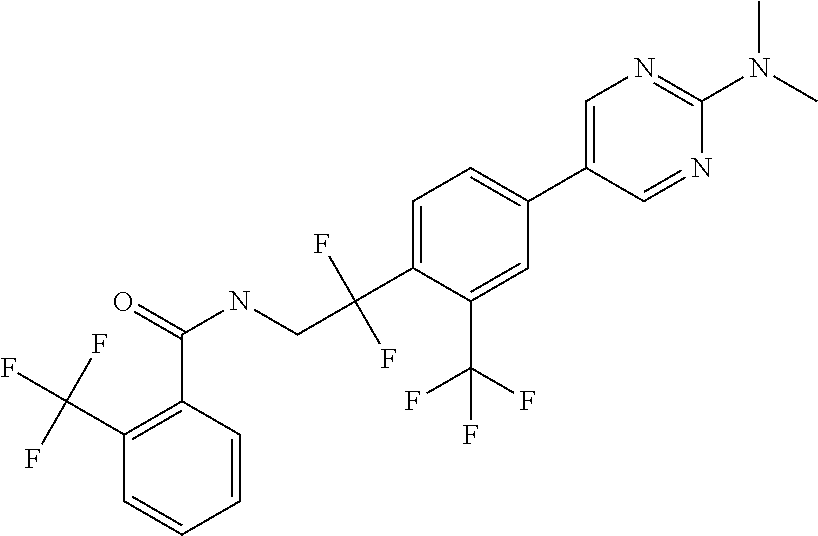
C1=C(C2=CC=C(C(F)(F)CNC(C3=C(C(F)(F)F)C=CC=C3)=O)C(C(F)(F)F)=C2)C=NC(N(C)C)=N1
